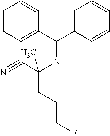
C1=CC=C(C(C2=CC=CC=C2)=NC(C#N)(C)CCCF)C=C1
